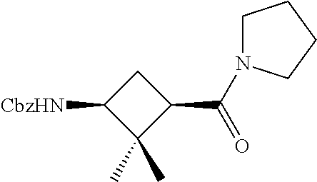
C1C([CbzHN])C(C)(C)C1C(=O)N1CCCC1
